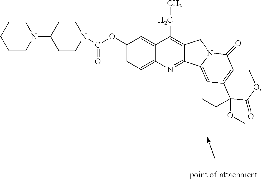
C1CN(C2CCN(C(OC3=CC=C4C(=C3)C(CC)=C3C(=N4)C4=CC5=C(C(=O)N4C3)COC(=O)C5(OC)CC)=O)CC2)CCC1
